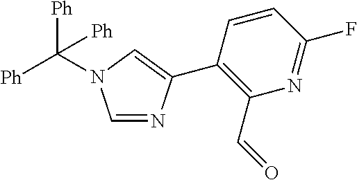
C1=NC(C2=C(C=O)N=C(F)C=C2)=CN1C([Ph])([Ph])[Ph]
